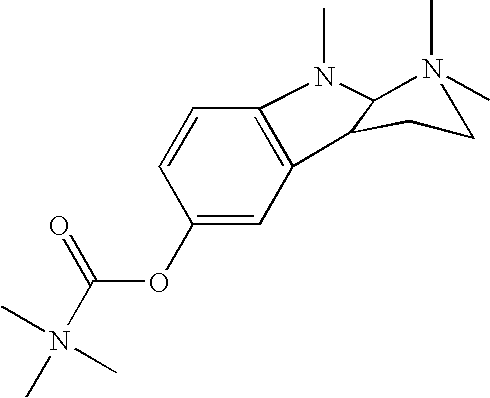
C1(OC(N(C)(C)C)=O)=CC2=C(C=C1)N(C)C1N(C)(C)CCC12
